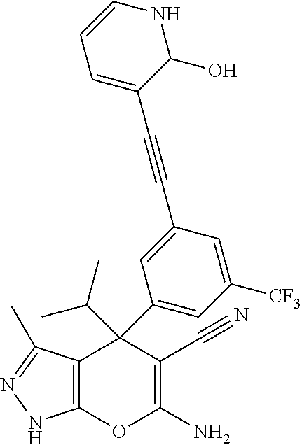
C12=C(C(C)=NN1)C(C1=CC([CF3])=CC(C#CC3=CC=CNC3O)=C1)(C(C)C)C(C#N)=C(N)O2
